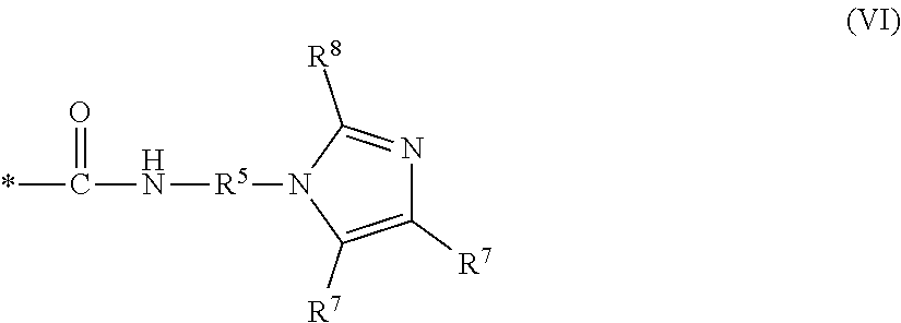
*C(=O)N[R5]N1C([R7])=C([R7])N=C1[R8]
